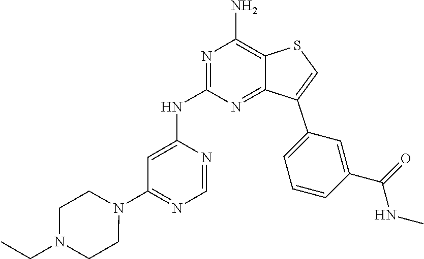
N1=C(NC2=CC(N3CCN(CC)CC3)=NC=N2)N=C2C(=C1N)SC=C2C1=CC=CC(C(NC)=O)=C1
